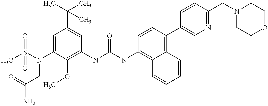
C1=C(N(S(C)(=O)=O)CC(N)=O)C(OC)=C(NC(NC2=C3C=CC=CC3=C(C3=CN=C(CN4CCOCC4)C=C3)C=C2)=O)C=C1C(C)(C)C
